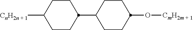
C1CC(C2CCC(O[CmH2m + 1])CC2)CCC1[CnH2n + 1]
